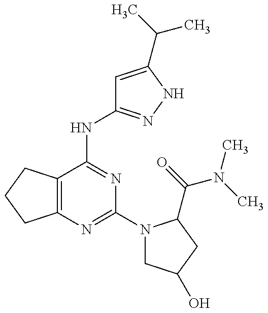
C12=C(C(NC3=NNC(C(C)C)=C3)=NC(N3CC(O)CC3C(=O)N(C)C)=N1)CCC2
